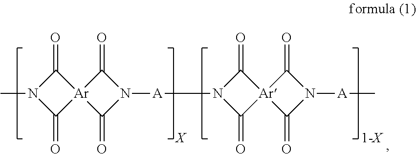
C1(=O)N(C)C(=O)[Ar]12C(=O)N([A]N1C(=O)[Ar]3(C1=O)C(=O)N([A]C)C3=O)C2=O.[X]
